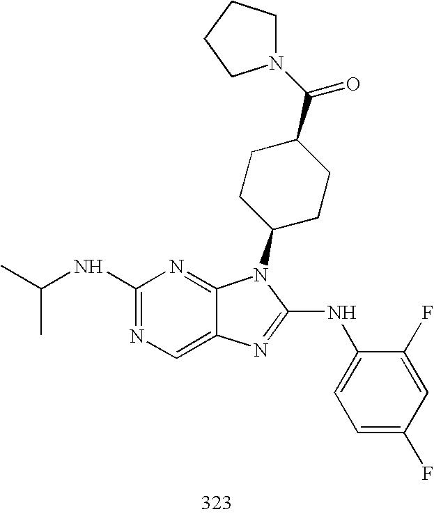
C1(NC(C)C)=NC=C2C(=N1)N(C1CCC(C(N3CCCC3)=O)CC1)C(NC1=CC=C(F)C=C1F)=N2
